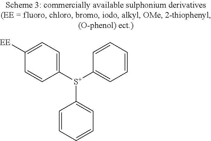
C1([EE])=CC=C([S+](C2=CC=CC=C2)C2=CC=CC=C2)C=C1
